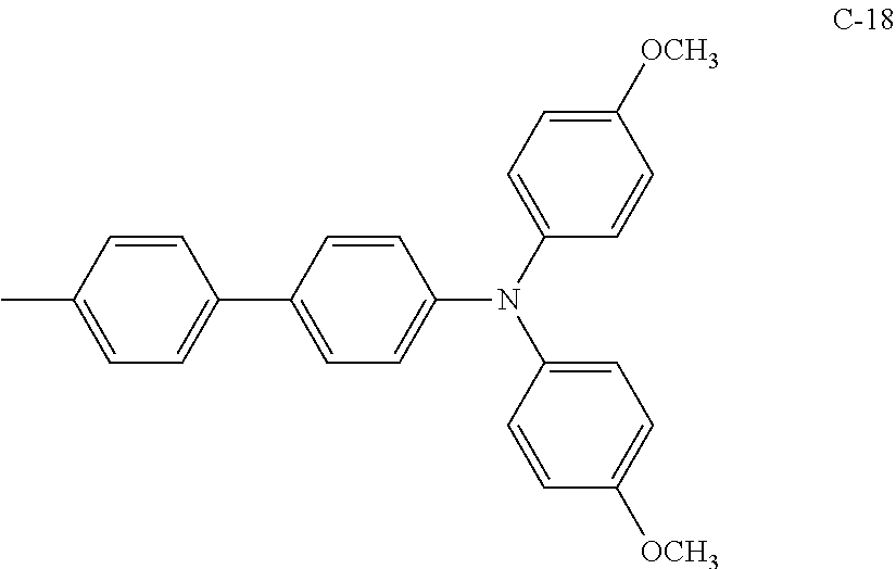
C1(C2=CC=C(N(C3=CC=C([OCH3])C=C3)C3=CC=C([OCH3])C=C3)C=C2)=CC=C(C)C=C1
